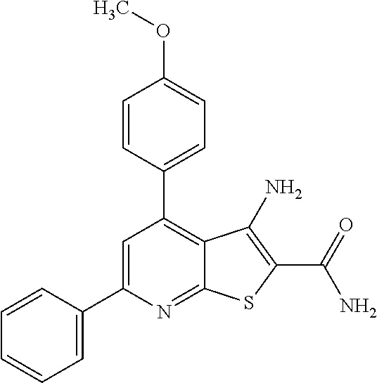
C1=CC(C2=C3C(=NC(C4=CC=CC=C4)=C2)SC(C(=O)N)=C3N)=CC=C1OC
